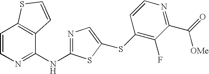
C1=CN=C(NC2=NC=C(SC3=C(F)C(C(=O)[OMe])=NC=C3)S2)C2=C1SC=C2
